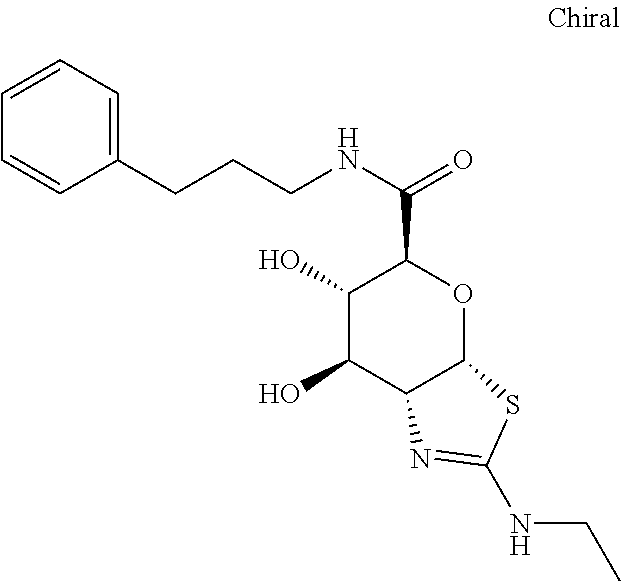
C1(O)C(O)C2C(OC1C(NCCCC1=CC=CC=C1)=O)SC(NCC)=N2
